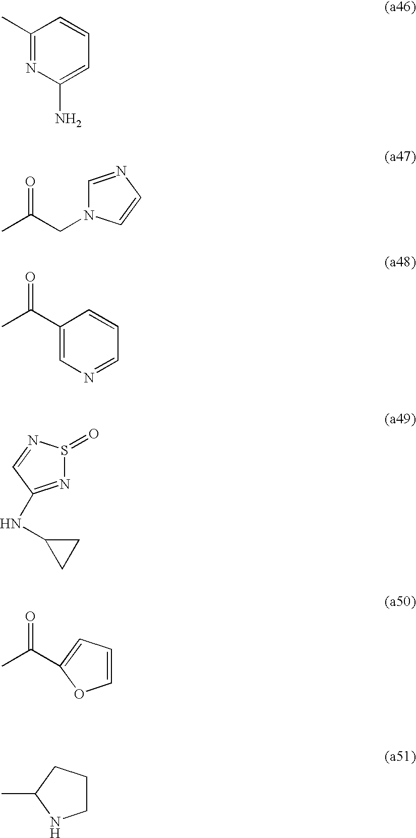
C1(C)=NC(N)=CC=C1.O=C(CN1C=NC=C1)C.O=C(C1=CN=CC=C1)C.N1=C(NC2CC2)C=NS1=O.O=C(C)C1=CC=CO1.CC1CCCN1
